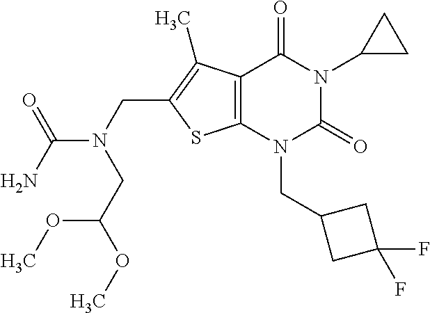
C12=C(N(CC3CC(F)(F)C3)C(=O)N(C3CC3)C1=O)SC(CN(C(N)=O)CC(OC)OC)=C2C
